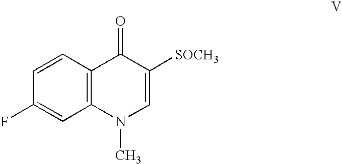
C1=CC2=C(C=C1F)N(C)C=C([SOCH3])C2=O
